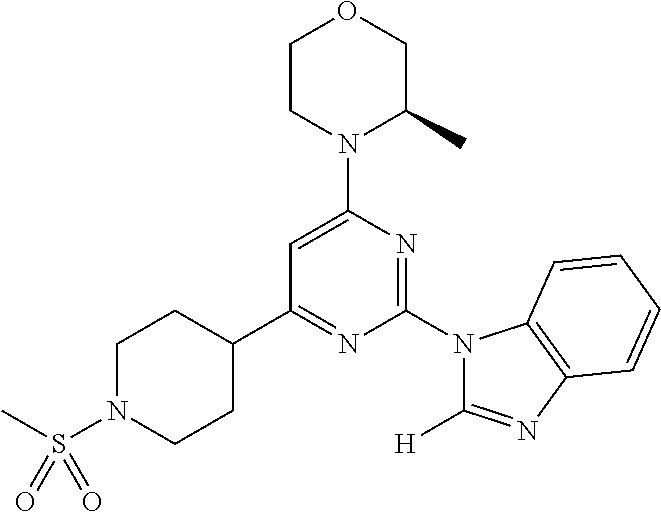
C1(C2=NC(N3C([H])=NC4=C3C=CC=C4)=NC(N3C(C)COCC3)=C2)CCN(S(C)(=O)=O)CC1
